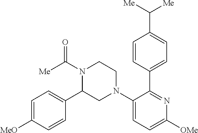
C1=CC(C2=NC([OMe])=CC=C2N2CCN(C([Me])=O)C(C3=CC=C([MeO])C=C3)C2)=CC=C1C([Me])[Me]
